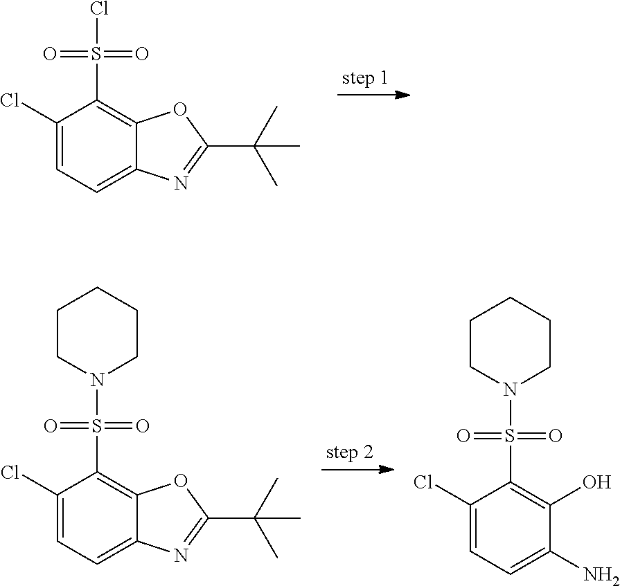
S(C1=C2C(=CC=C1Cl)N=C(C(C)(C)C)O2)(=O)(=O)Cl.S(C1=C2C(=CC=C1Cl)N=C(C(C)(C)C)O2)(=O)(=O)N1CCCCC1.C1(S(=O)(=O)N2CCCCC2)=C(O)C(N)=CC=C1Cl
